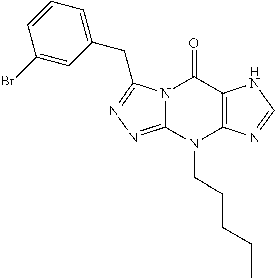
N12C(=NN=C1CC1=CC=CC(Br)=C1)N(CCCCC)C1=C(C2=O)NC=N1
